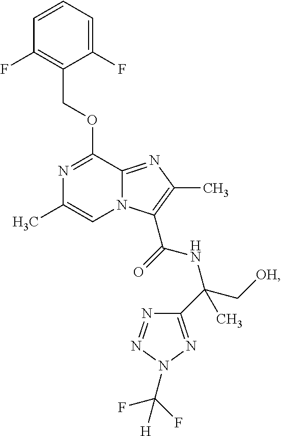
C1(F)=CC=CC(F)=C1COC1=NC(C)=CN2C1=NC(C)=C2C(=O)NC(C[OH])(C1=NN(C(F)(F)[H])N=N1)C
